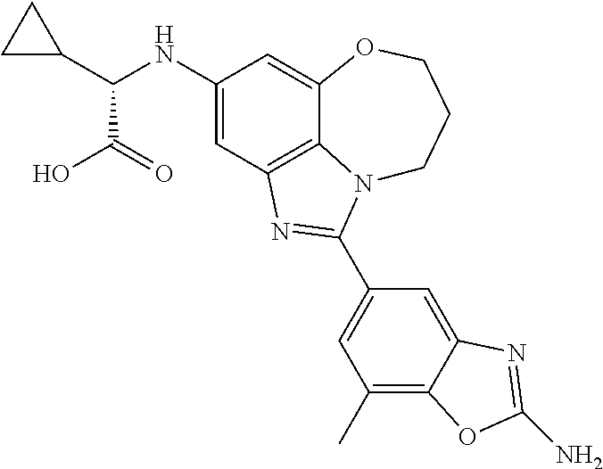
C12=C3C=C(NC(C4CC4)C(O)=O)C=C1OCCCN2C(C1=CC(C)=C2C(=C1)N=C(N)O2)=N3
